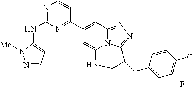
N1=C(NC2=CC=NN2[Me])N=C(C2=CC3=NN=C4N3C(=C2)NCC4CC2=CC(F)=C(Cl)C=C2)C=C1
